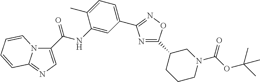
N1=C(C2CCCN(C(=O)OC(C)(C)C)C2)ON=C1C1=CC=C(C)C(NC(=O)C2=CN=C3N2C=CC=C3)=C1
